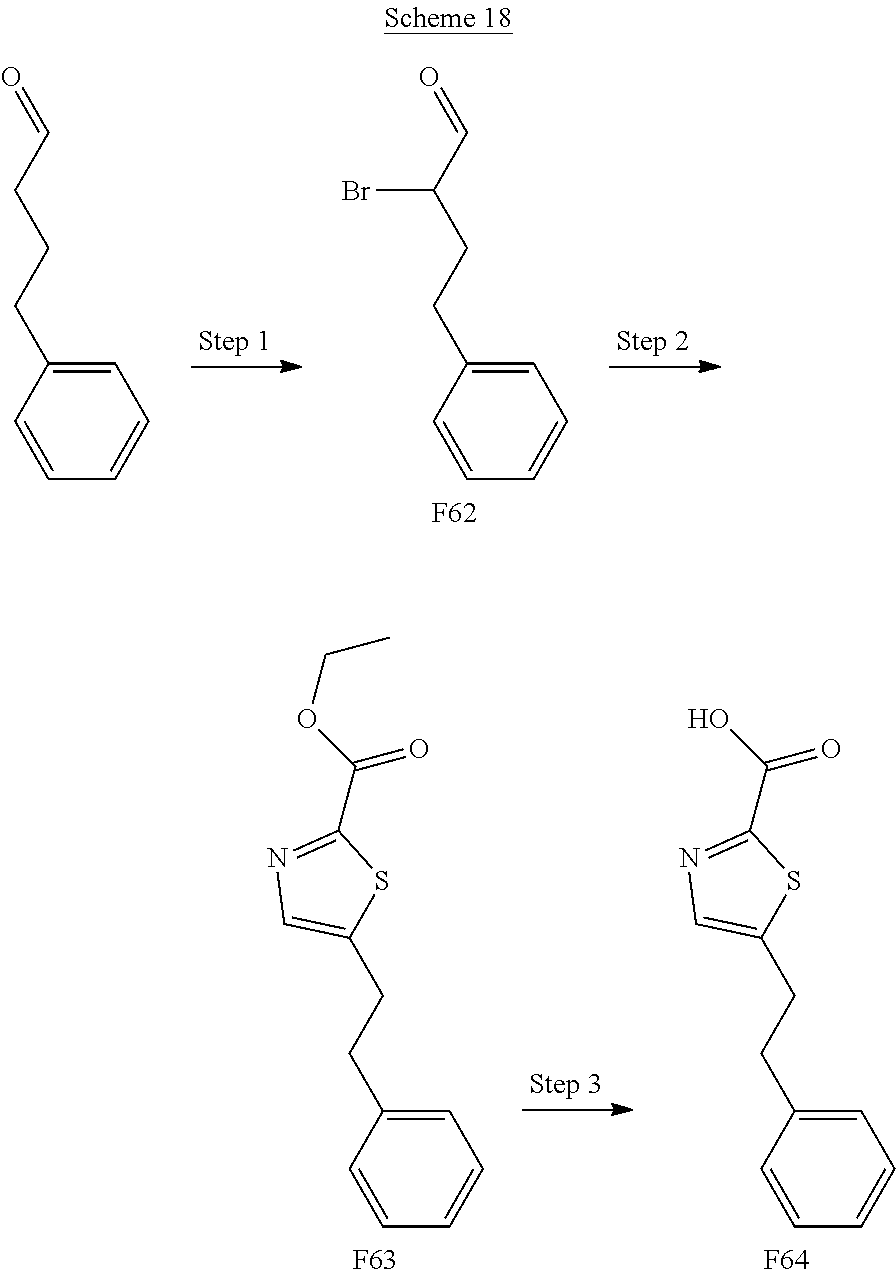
C1=C(CCCC=O)C=CC=C1.C1=C(CCC(C=O)Br)C=CC=C1.[F62].C1=C(CCC2=CN=C(C(OCC)=O)S2)C=CC=C1.[F63].C1=C(CCC2=CN=C(C(O)=O)S2)C=CC=C1.[F64]
